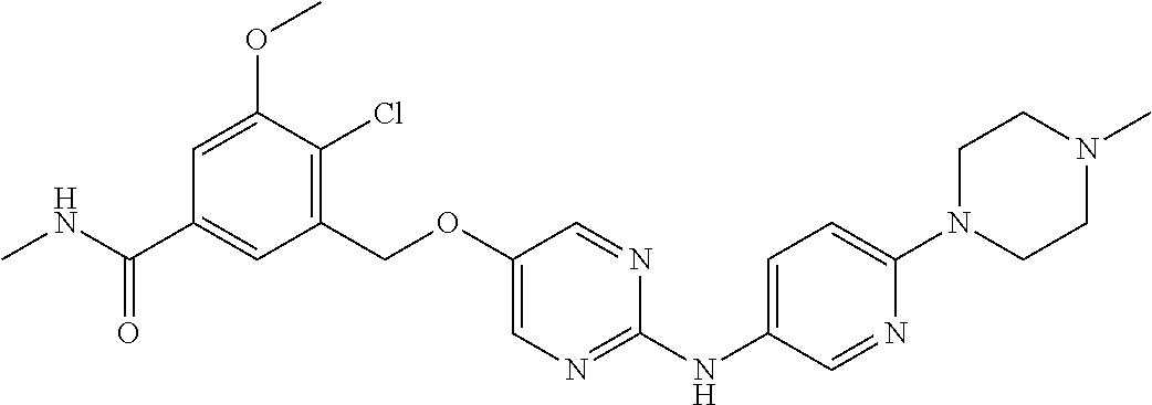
C1(COC2=CN=C(NC3=CC=C(N4CCN(C)CC4)N=C3)N=C2)=C(Cl)C(OC)=CC(C(NC)=O)=C1
